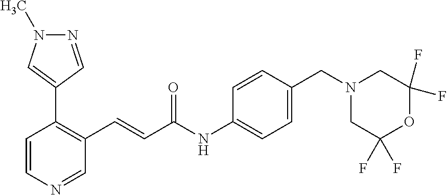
C1=CN=CC(C=CC(=O)NC2=CC=C(CN3CC(F)(F)OC(F)(F)C3)C=C2)=C1C1=CN(C)N=C1
